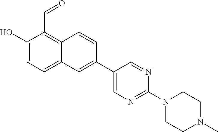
C1(O)=CC=C2C(=C1C=O)C=CC(C1=CN=C(N3CCN(C)CC3)N=C1)=C2
